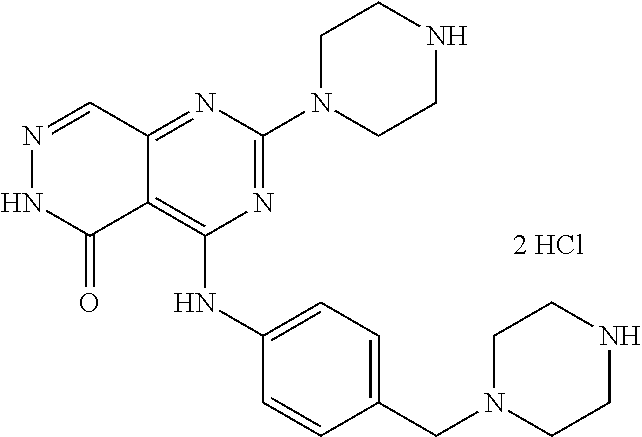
N1=C(N2CCNCC2)N=C2C(=C1NC1=CC=C(CN3CCNCC3)C=C1)C(=O)NN=C2.[2 HCl]
